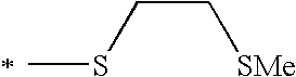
CSCC[SMe]
